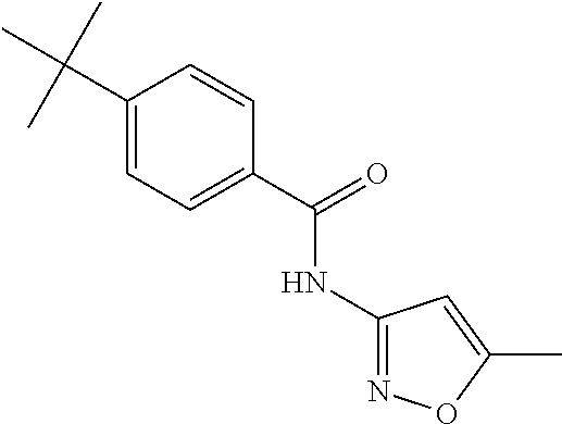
C1(C(C)(C)C)=CC=C(C(=O)NC2=NOC(C)=C2)C=C1
